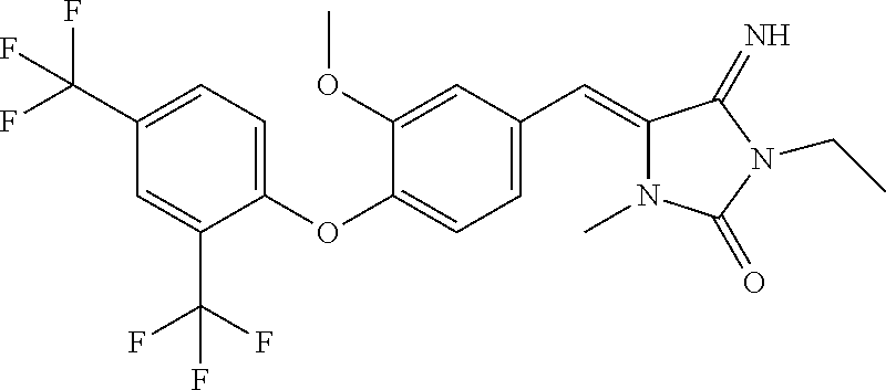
C1(C(F)(F)F)=CC=C(OC2=CC=C(C=C3N(C)C(=O)N(CC)C3=N)C=C2OC)C(C(F)(F)F)=C1
